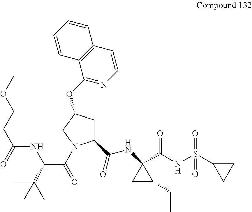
C(NC1(C(NS(=O)(=O)C2CC2)=O)CC1C=C)(=O)C1CC(OC2=NC=CC3=C2C=CC=C3)CN1C(C(NC(=O)CCOC)C(C)(C)C)=O
